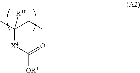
C([OR11])([X4]C(C)(CC)[R10])=O
